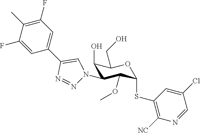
C1(O)C(N2N=NC(C3=CC(F)=C(C)C(F)=C3)=C2)C(OC)C(SC2=C([NC])N=CC(Cl)=C2)OC1CO
